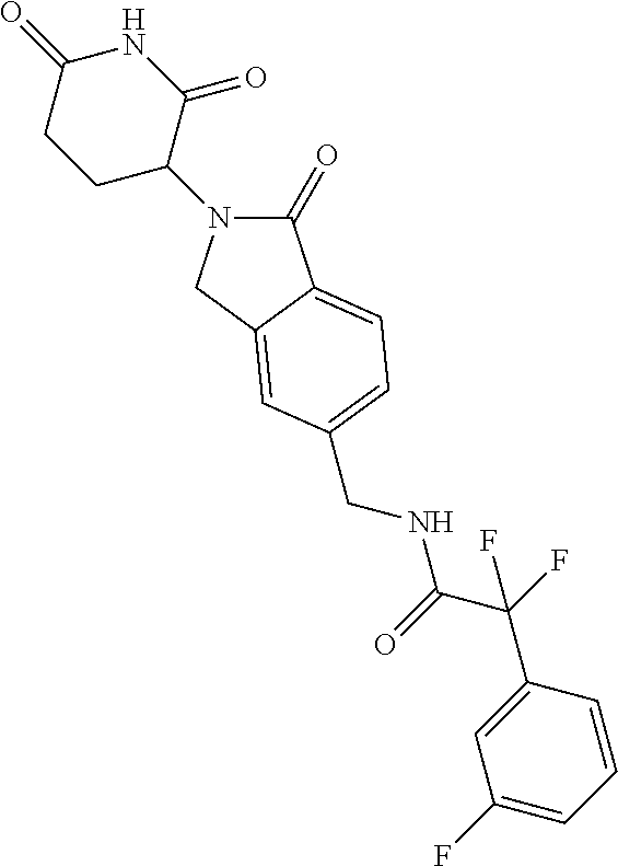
C1(=O)N(C2C(=O)NC(=O)CC2)CC2=CC(CNC(=O)C(C3=CC(F)=CC=C3)(F)F)=CC=C12
